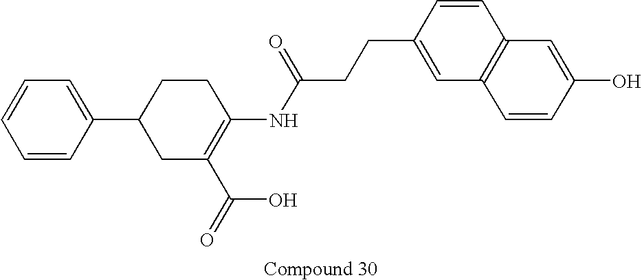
C1(C2CC(C(=O)O)=C(NC(CCC3=CC4=C(C=C3)C=C(O)C=C4)=O)CC2)=CC=CC=C1
